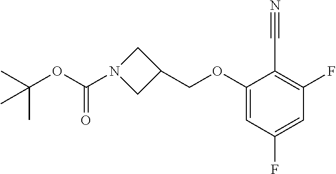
C1(OCC2CN(C(=O)OC(C)(C)C)C2)=CC(F)=CC(F)=C1C#N
